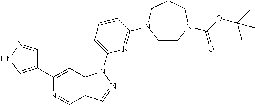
C1(C2=CC3=C(C=N2)C=NN3C2=CC=CC(N3CCN(C(OC(C)(C)C)=O)CCC3)=N2)=CNN=C1
